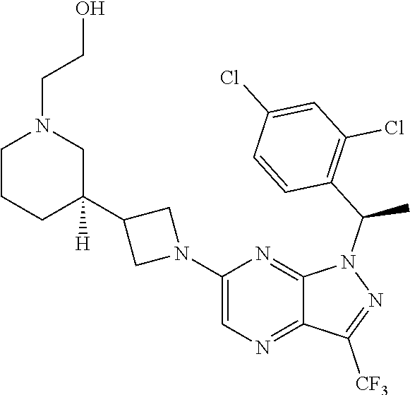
C1(N2CC(C3([H])CN(CCO)CCC3)C2)=CN=C2C(=N1)N(C(C1=C(Cl)C=C(Cl)C=C1)C)N=C2[CF3]
